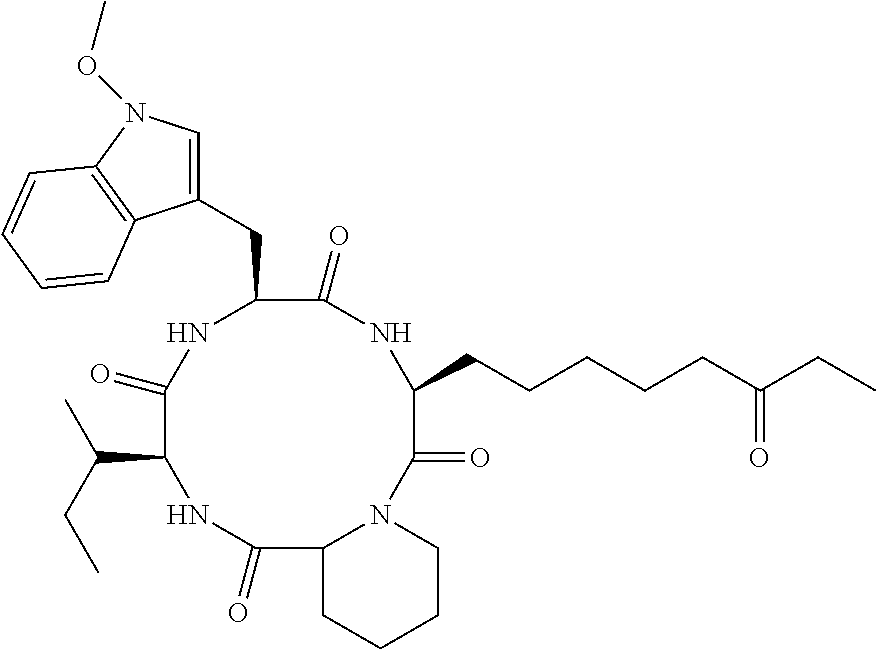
C1(=O)NC(C(CC)C)C(=O)NC(CC2=CN(OC)C3=C2C=CC=C3)C(=O)NC(CCCCCC(CC)=O)C(=O)N2C1CCCC2
